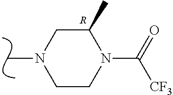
C1CN(C([CF3])=O)C(C)CN1C.[R]
